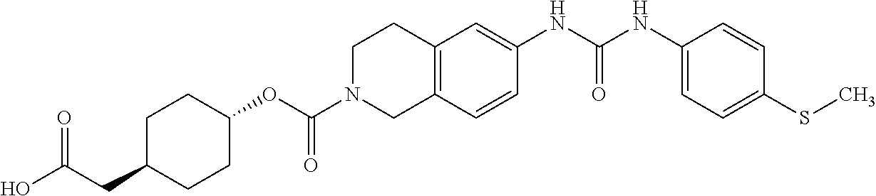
C1C(CC(O)=O)CCC(OC(N2CC3=C(CC2)C=C(NC(NC2=CC=C(SC)C=C2)=O)C=C3)=O)C1
